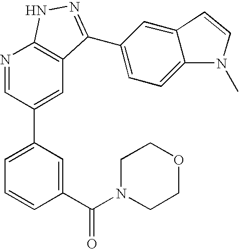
N1=CC(C2=CC=CC(C(=O)N3CCOCC3)=C2)=CC2=C1NN=C2C1=CC=C2C(=C1)C=CN2C
